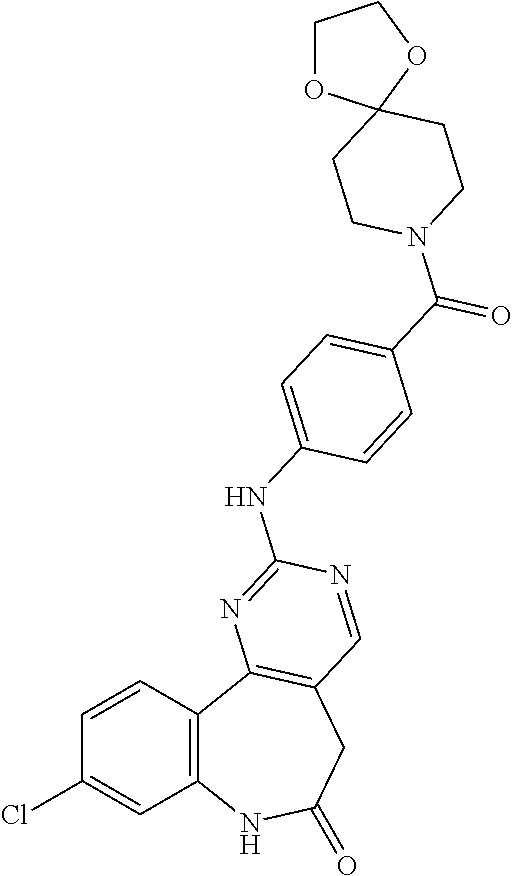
C1=CC2=C(C=C1Cl)NC(=O)CC1=C2N=C(NC2=CC=C(C(=O)N3CCC4(CC3)OCCO4)C=C2)N=C1
